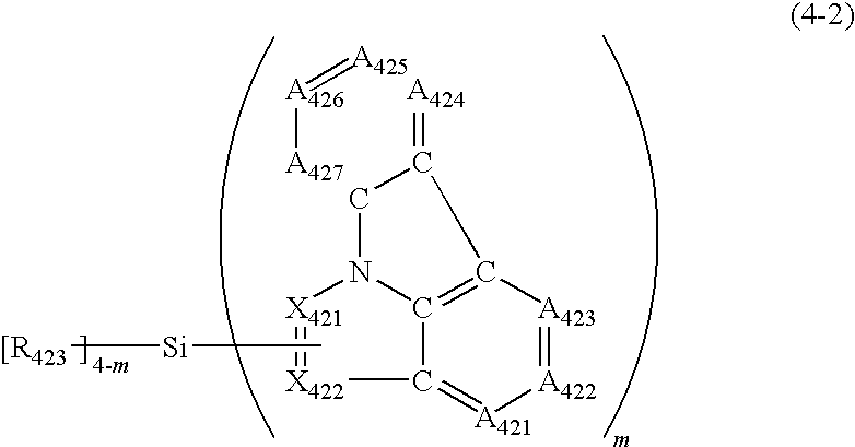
C12=C3[A423]=[A422][A421]=C1[X422]=[X421]N2CC3=[A424].C[Si][[R423].[A425]=[A426][A427]
